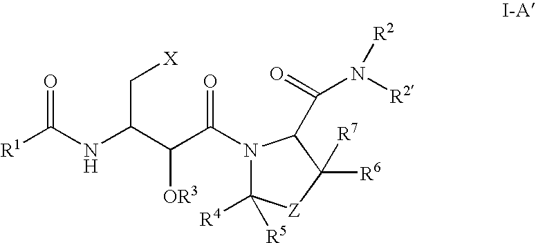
[R1]C(NC(C(C(=O)N1C([R4])([R5])[Z]C([R6])([R7])C1C(=O)N([R2])[R2])[OR3])C[X])=O
